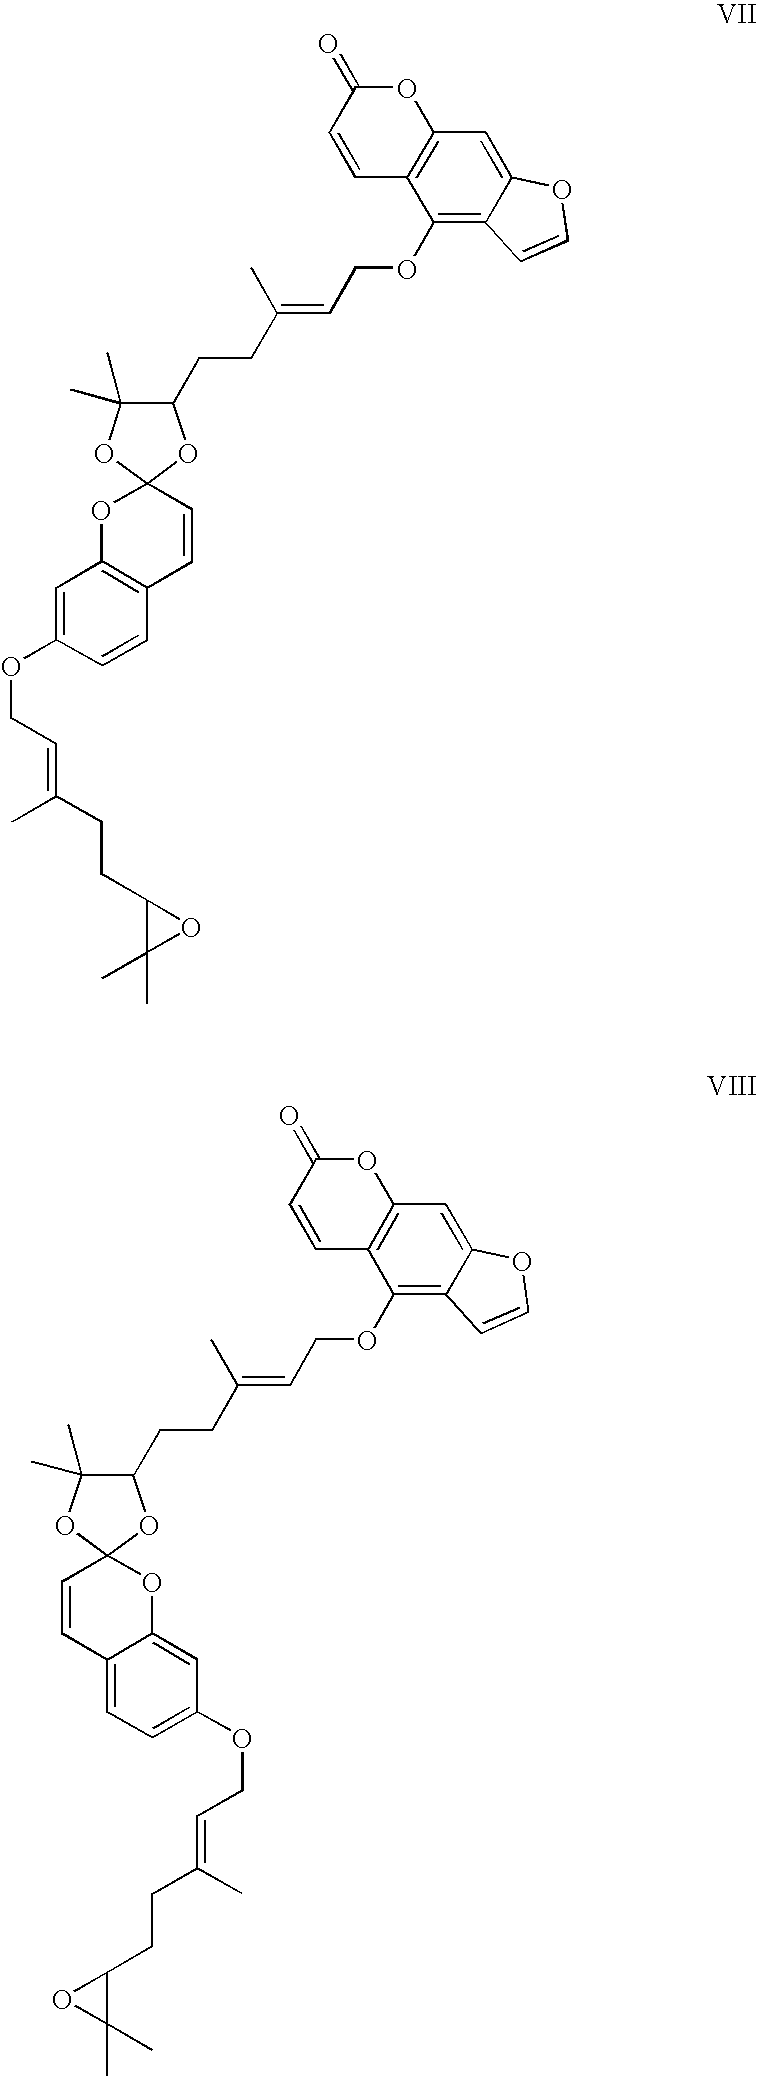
C1=CC2(OC3=C1C=CC(OCC=C(CCC1C(C)(C)O1)C)=C3)OC(CCC(=CCOC1=C3C(=CC4=C1C=CC(=O)O4)OC=C3)C)C(C)(C)O2.O1C(CCC(=CCOC2=C3C(=CC4=C2C=CC(=O)O4)OC=C3)C)C(C)(C)OC12OC1=CC(OCC=C(CCC3C(C)(C)O3)C)=CC=C1C=C2
